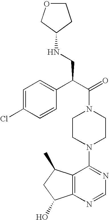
C(N1CCN(C2=NC=NC3=C2C(C)CC3O)CC1)(C(C1=CC=C(Cl)C=C1)CNC1CCOC1)=O
